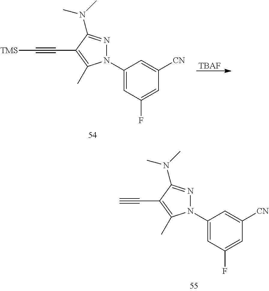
N1(C2=CC(F)=CC([CN])=C2)N=C(N(C)C)C(C#C)=C1C.N1(C2=CC(F)=CC([CN])=C2)N=C(N(C)C)C(C#C[TMS])=C1C.[TBAF]
